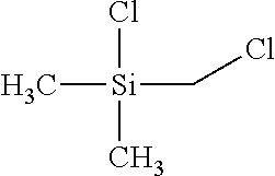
C[Si](Cl)(C)CCl
